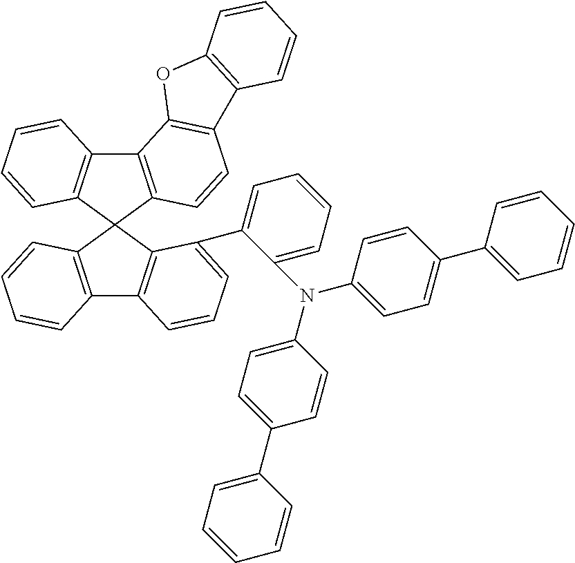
C12=C(C3(C4=C1C=CC=C4C1=CC=CC=C1N(C1=CC=C(C4=CC=CC=C4)C=C1)C1=CC=C(C4=CC=CC=C4)C=C1)C1=C(C4=C3C=CC=C4)C3=C(C=C1)C1=C(O3)C=CC=C1)C=CC=C2
